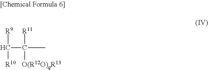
C(C(C)(C)([R11])[O(R12O)qR13])([R9])[R10]
